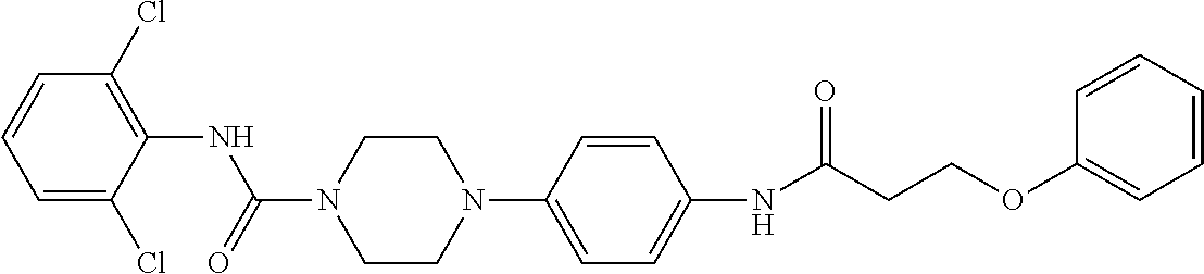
C1(Cl)=C(NC(N2CCN(C3=CC=C(NC(CCOC4=CC=CC=C4)=O)C=C3)CC2)=O)C(Cl)=CC=C1
